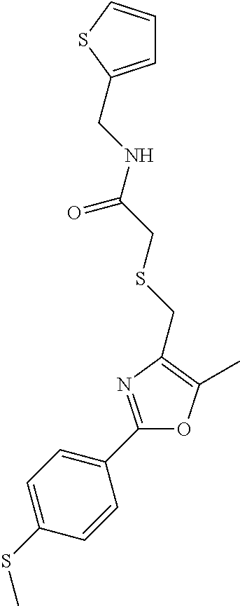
C1=C(SC)C=CC(C2=NC(CSCC(NCC3=CC=CS3)=O)=C(C)O2)=C1
